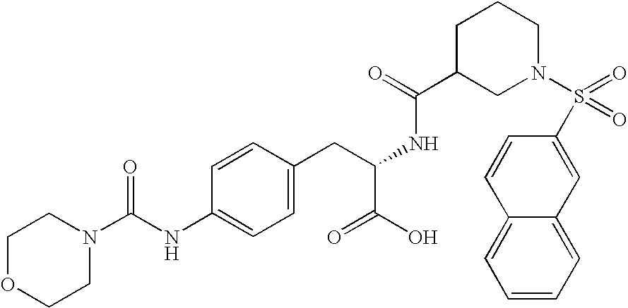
C1OCCN(C(NC2=CC=C(CC(NC(C3CN(S(C4=CC5=CC=CC=C5C=C4)(=O)=O)CCC3)=O)C(O)=O)C=C2)=O)C1
